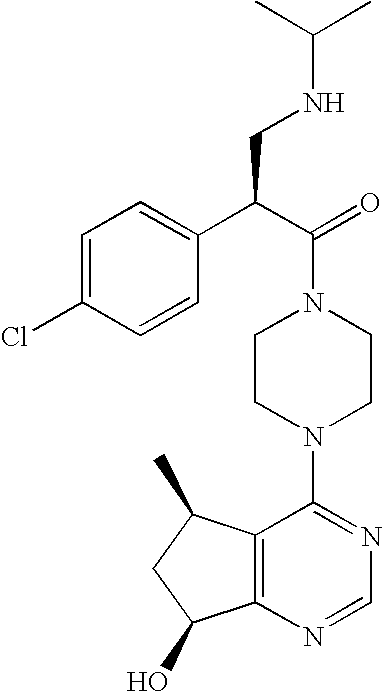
C1(C(C(=O)N2CCN(C3=NC=NC4=C3C(C)CC4O)CC2)CNC(C)C)=CC=C(Cl)C=C1
